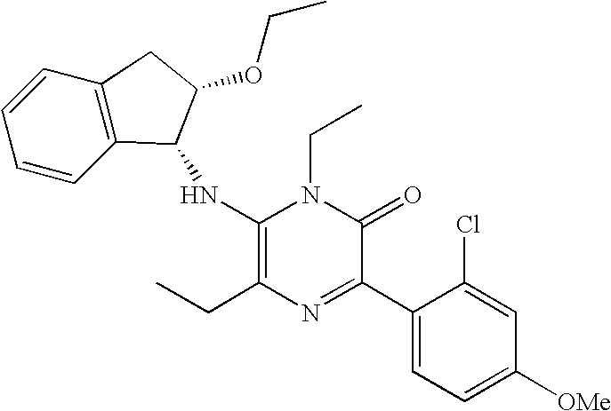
C1(NC2C3=C(C=CC=C3)CC2OCC)=C(CC)N=C(C2=CC=C([OMe])C=C2Cl)C(=O)N1CC
